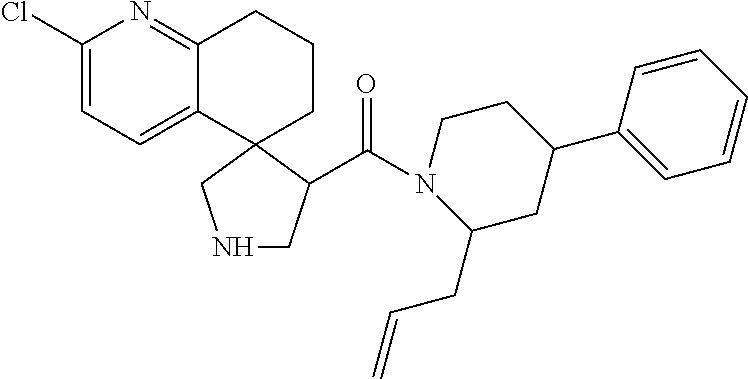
C1(Cl)=CC=C2C(=N1)CCCC21CNCC1C(N1CCC(C2=CC=CC=C2)CC1CC=C)=O
